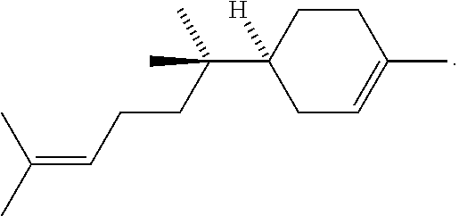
C1C=C(C)CCC1(C(C)(C)CCC=C(C)C)[H]
